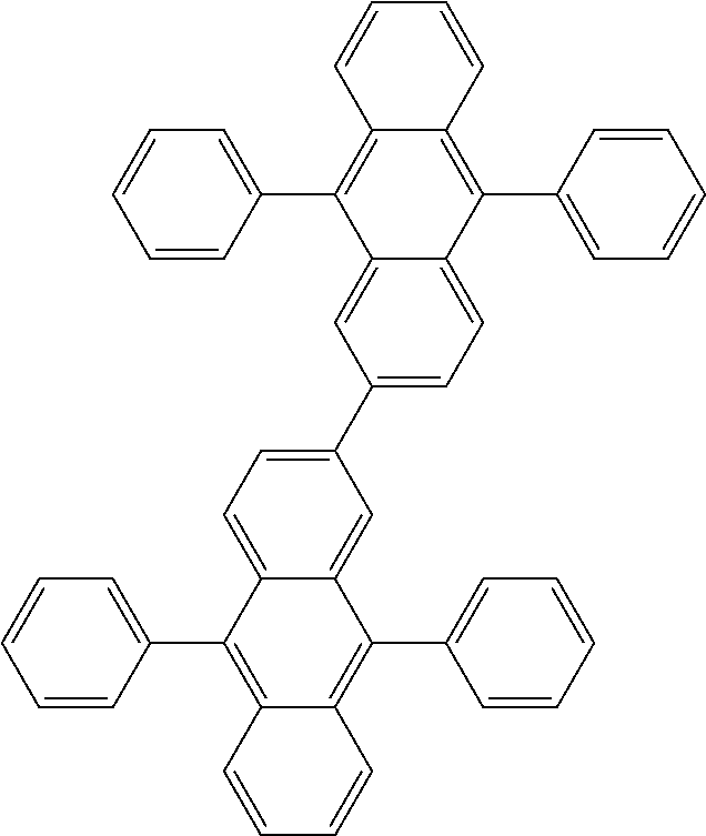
C1=CC=CC(C2=C3C(=C(C4=CC=CC=C4)C4=CC(C5=CC=C6C(=C5)C(C5=CC=CC=C5)=C5C(=C6C6=CC=CC=C6)C=CC=C5)=CC=C24)C=CC=C3)=C1
